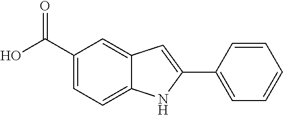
C1(C(O)=O)=CC=C2C(=C1)C=C(C1=CC=CC=C1)N2
